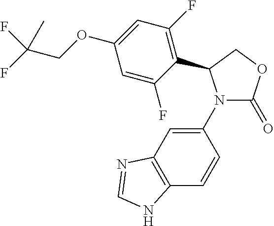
C1(N2C(=O)OCC2C2=C(F)C=C(OCC(F)(F)C)C=C2F)=CC2=C(C=C1)NC=N2
